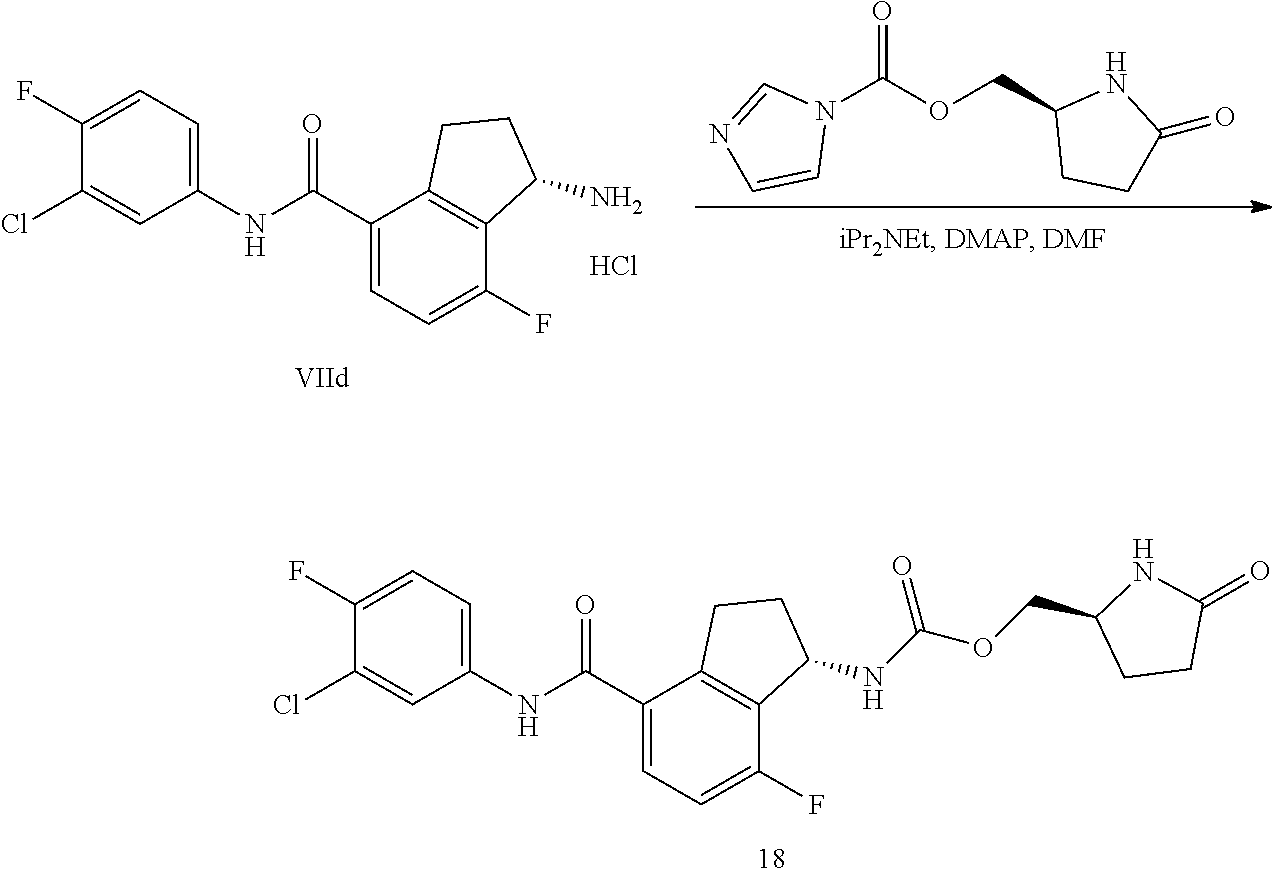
C1(Cl)=CC(NC(C2=CC=C(F)C3=C2CCC3NC(OCC2NC(=O)CC2)=O)=O)=CC=C1F.N1(C(OCC2CCC(=O)N2)=O)C=NC=C1.C1(Cl)=CC(NC(C2=CC=C(F)C3=C2CCC3N)=O)=CC=C1F.Cl
